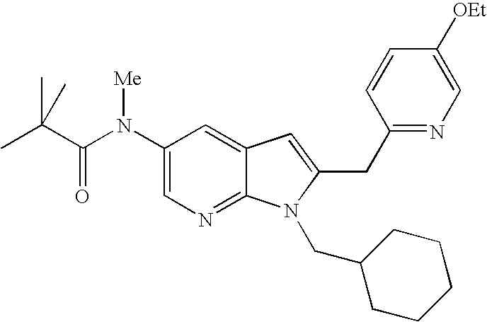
C1(N(C(C(C)(C)C)=O)[Me])=CN=C2C(=C1)C=C(CC1=NC=C([OEt])C=C1)N2CC1CCCCC1
